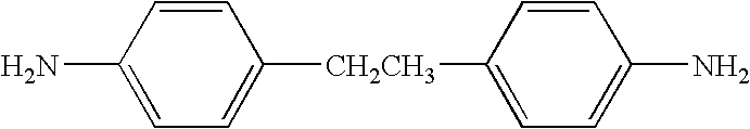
NC1=CC=C([CH2CH3]C2=CC=C(N)C=C2)C=C1
